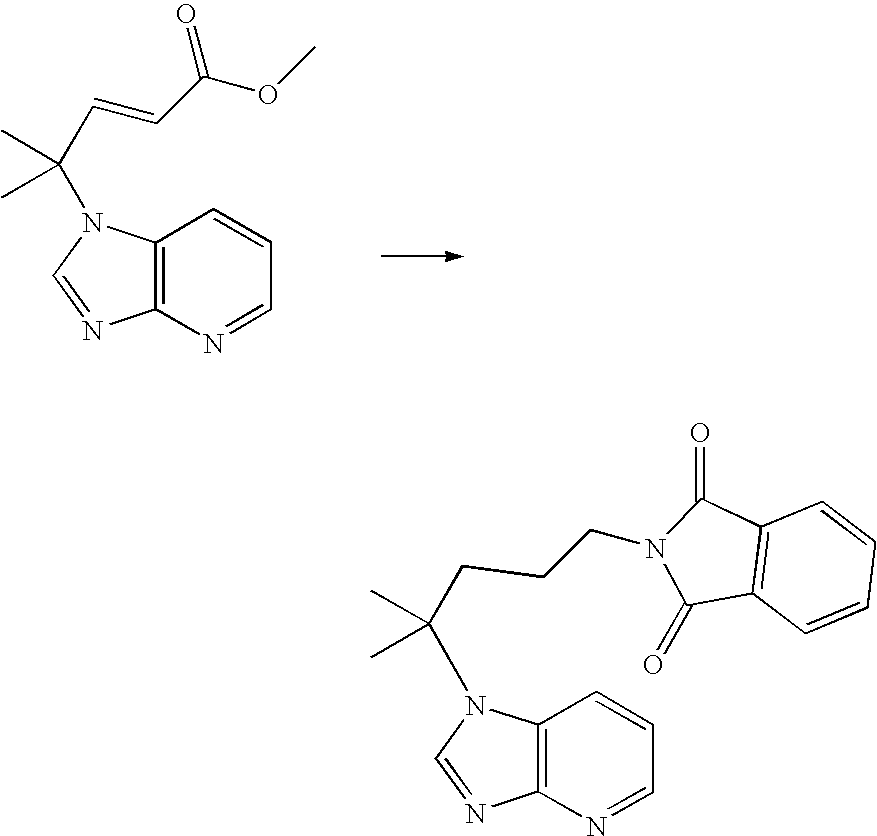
C12=C(N=CC=C1)N=CN2C(C=CC(OC)=O)(C)C.C12=C(N=CC=C1)N=CN2C(CCCN1C(=O)C2=C(C1=O)C=CC=C2)(C)C
